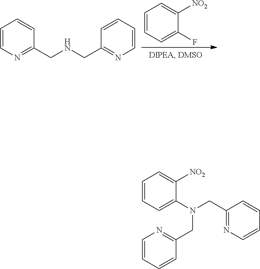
C1=CN=C(CNCC2=NC=CC=C2)C=C1.C1=CC=C(F)C([NO2])=C1.C1=CC=C(N(CC2=NC=CC=C2)CC2=NC=CC=C2)C([NO2])=C1
